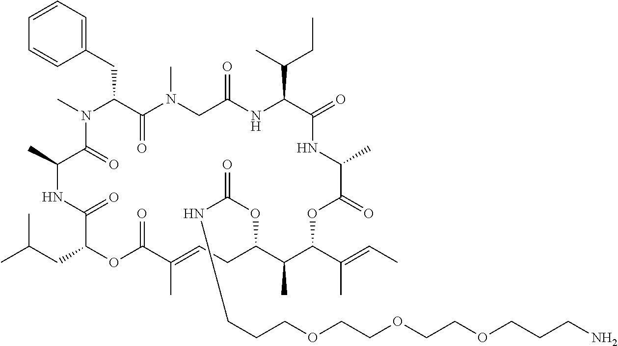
C1=CC=C(CC2C(=O)N(C)CC(=O)NC(C(C)CC)C(=O)NC(C)C(=O)OC(C(=CC)C)C(C)C(OC(NCCCOCCOCCOCCCN)=O)CC=C(C)C(=O)OC(CC(C)C)C(=O)NC(C)C(=O)N2C)C=C1
